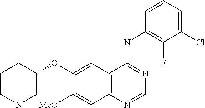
C12=C(N=CN=C1NC1=C(F)C(Cl)=CC=C1)C=C([MeO])C(OC1CCCNC1)=C2
